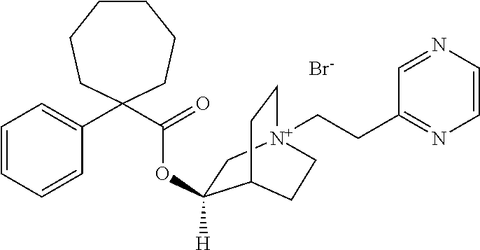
[Br-].C1=CC=CC(C2(C(=O)OC3([H])C[N+]4(CCC5=NC=CN=C5)CCC3CC4)CCCCCC2)=C1
